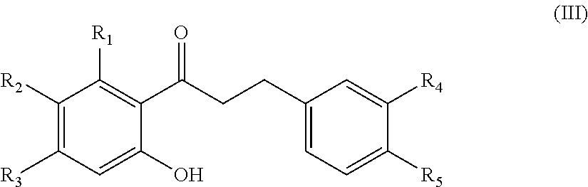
C1([R2])=C([R3])C=C(O)C(C(CCC2=CC=C([R5])C([R4])=C2)=O)=C1[R1]
